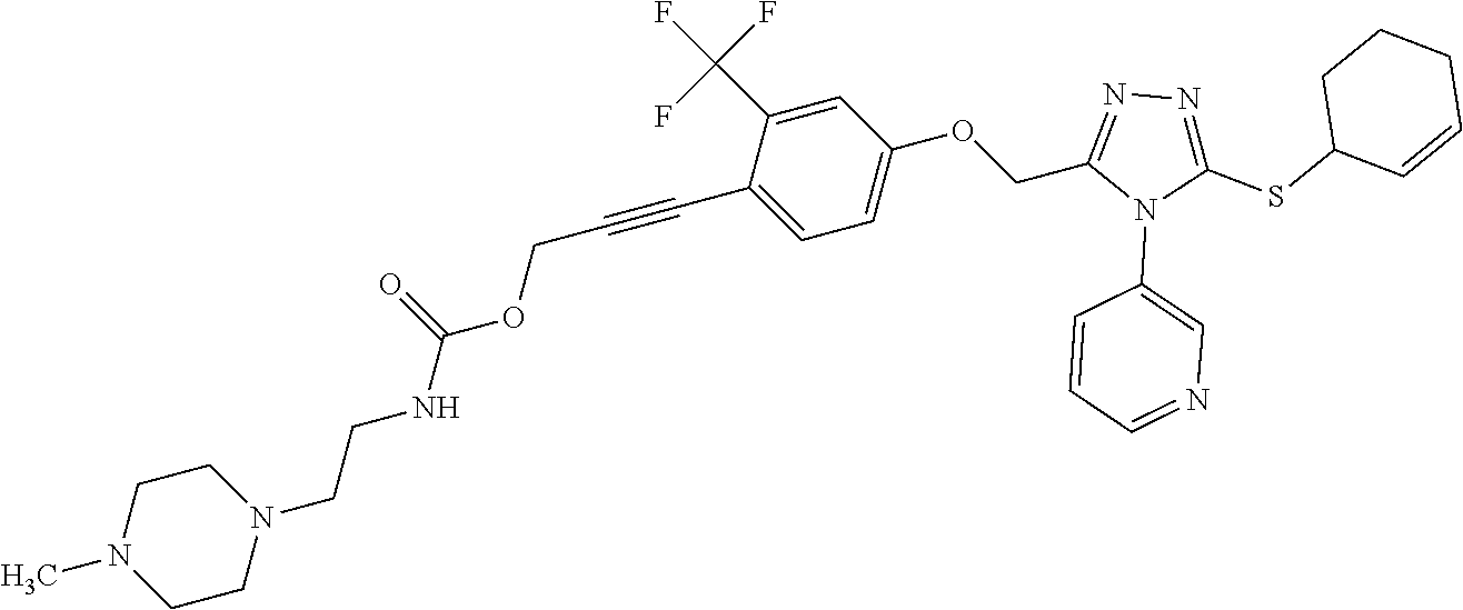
C1=C(C(F)(F)F)C(C#CCOC(NCCN2CCN(C)CC2)=O)=CC=C1OCC1=NN=C(SC2C=CCCC2)N1C1=CN=CC=C1
